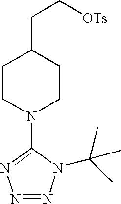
C1CN(C2=NN=NN2C(C)(C)C)CCC1CC[OTs]
